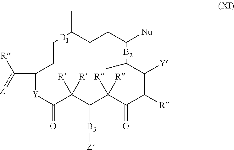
C1(c([Z])[R])[Y]C(=O)C([R])([R])C([B3][Z])C([R])([R])C(=O)C([R])C([Y])C(C)[B2]C([Nu])CCC(C)[B1]CC1
